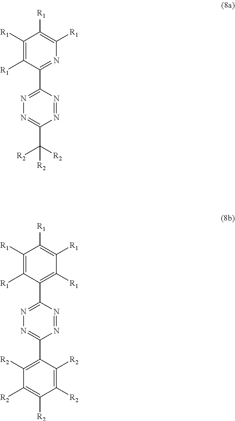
C1([R1])=C([R1])C(C2=NN=C(C([R2])([R2])[R2])N=N2)=NC([R1])=C1[R1].C1([R1])=C([R1])C(C2=NN=C(C3=C([R2])C([R2])=C([R2])C([R2])=C3[R2])N=N2)=C([R1])C([R1])=C1[R1]
